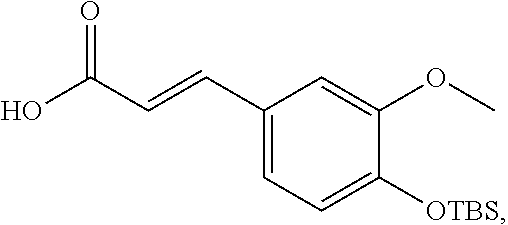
OC(C=CC1=CC=C([OTBS])C(OC)=C1)=O
